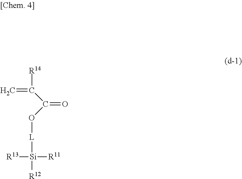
[R14]C(=C)C(O[L][Si]([R12])([R11])[R13])=O
